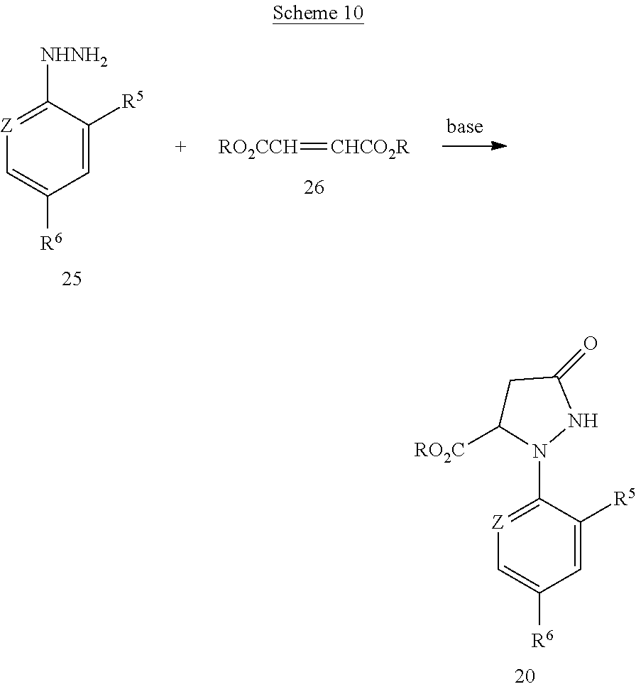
C1=C([R5])C([NHNH2])=[Z]C=C1[R6].[RO2CCH]=[CHCO2R].C1=C([R5])C(N2NC(=O)CC2[RO2C])=[Z]C=C1[R6]
